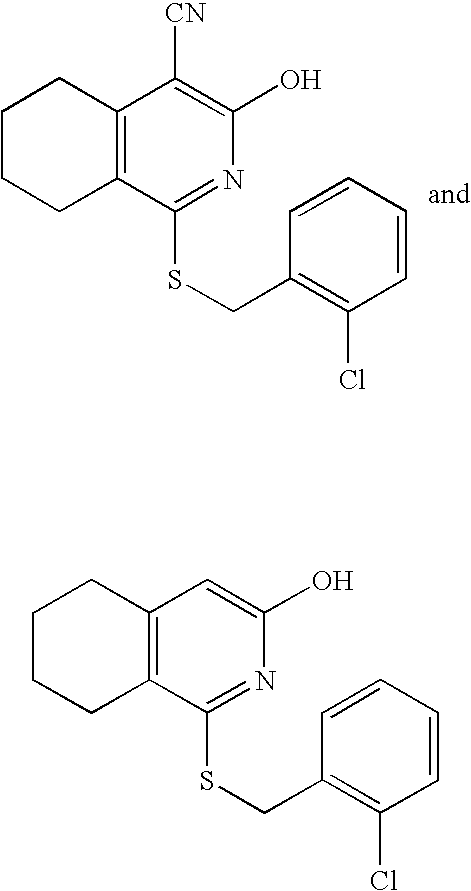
C1CCC2=C(C1)C([CN])=C(O)N=C2SCC1=C(Cl)C=CC=C1.C1CCC2=C(C1)C=C(O)N=C2SCC1=C(Cl)C=CC=C1
